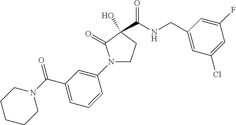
OC1(C(=O)NCC2=CC(Cl)=CC(F)=C2)CCN(C2=CC(C(N3CCCCC3)=O)=CC=C2)C1=O
